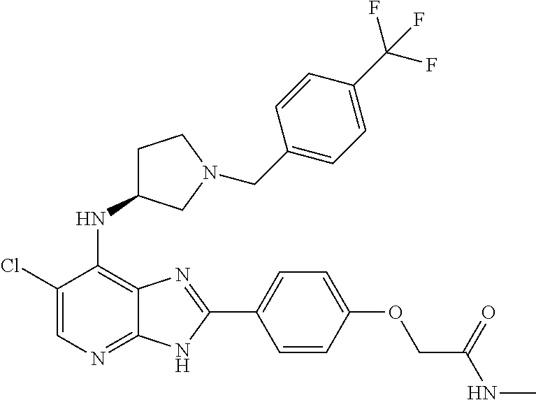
C1(Cl)=CN=C2C(=C1NC1CCN(CC3=CC=C(C(F)(F)F)C=C3)C1)N=C(C1=CC=C(OCC(NC)=O)C=C1)N2
